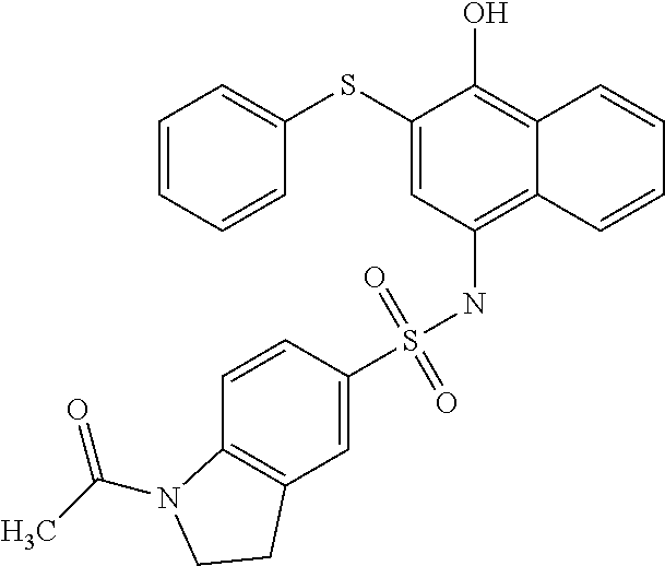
C1(SC2=CC=CC=C2)=CC(NS(C2=CC3=C(C=C2)N(C(C)=O)CC3)(=O)=O)=C2C(=C1O)C=CC=C2
